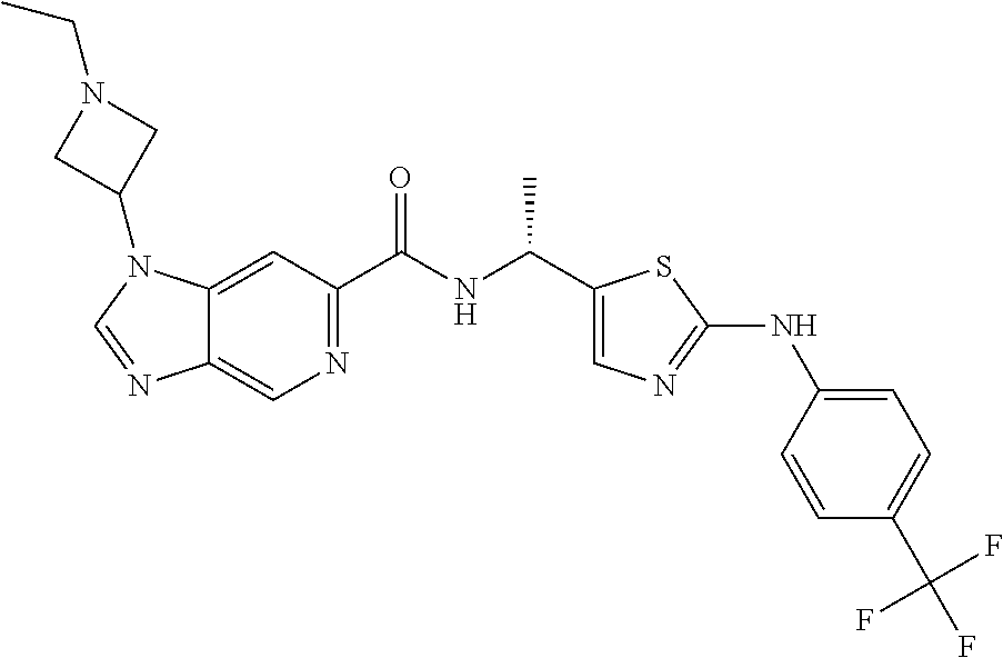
C12=CN=C(C(NC(C)C3=CN=C(NC4=CC=C(C(F)(F)F)C=C4)S3)=O)C=C1N(C1CN(CC)C1)C=N2
